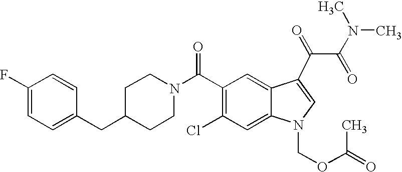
C1(F)=CC=C(CC2CCN(C(C3=C(Cl)C=C4C(=C3)C(C(=O)C(=O)N(C)C)=CN4COC(C)=O)=O)CC2)C=C1
